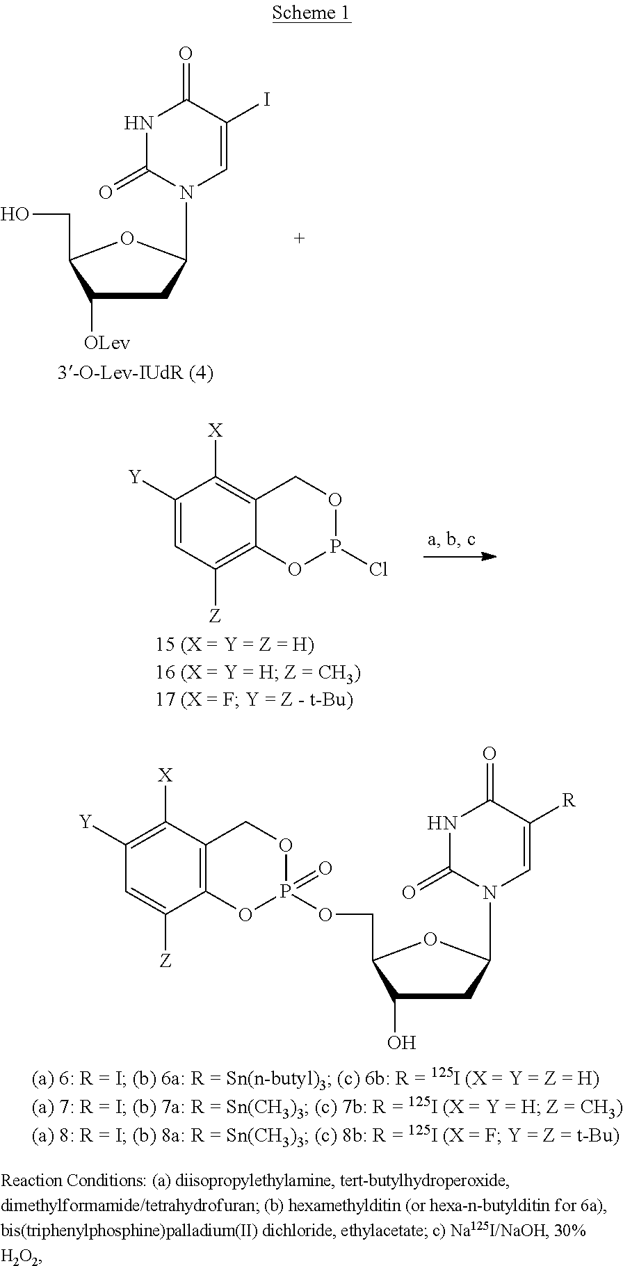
C1([OLev])CC(N2C=C(I)C(=O)NC2=O)OC1CO.C1([Y])=CC([Z])=C2C(=C1[X])COP(Cl)O2.C1(O)CC(N2C=C([R])C(=O)NC2=O)OC1COP1(=O)OCC2=C(O1)C([Z])=CC([Y])=C2[X]
